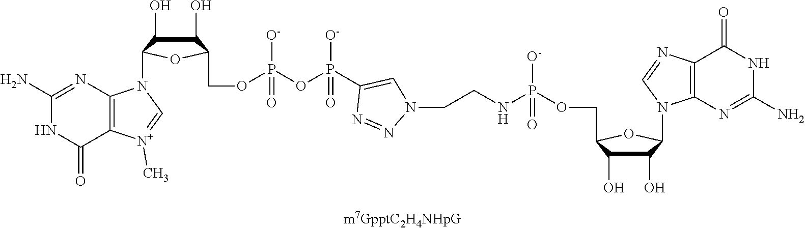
C1(O)C(O)C(COP([O-])(=O)NCCN2N=NC(P(OP([O-])(OCC3C(O)C(O)C(N4C5=C([N+](C)=C4)C(=O)NC(N)=N5)O3)=O)([O-])=O)=C2)OC1N1C2=C(N=C1)C(=O)NC(N)=N2
